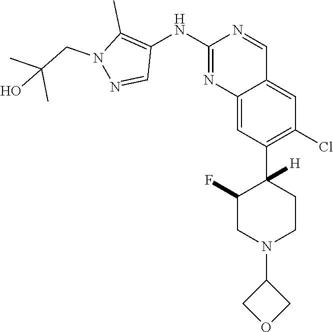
C12=CC(C3([H])CCN(C4COC4)CC3F)=C(Cl)C=C1C=NC(NC1=C(C)N(CC(C)(C)O)N=C1)=N2
